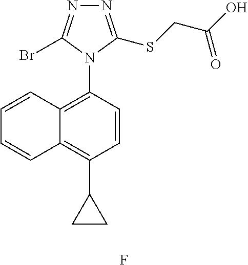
C1=CC2=C(N3C(Br)=NN=C3SCC(=O)O)C=CC(C3CC3)=C2C=C1.F
